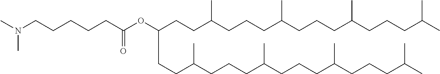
C(CCC(CCCC(CCCC(CCCC(C)C)C)C)C)(OC(CCCCCN(C)C)=O)CCC(CCCC(CCCC(CCCC(C)C)C)C)C
